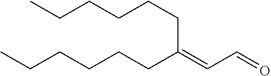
CCCCCCC(CCCCCC)=CC=O
